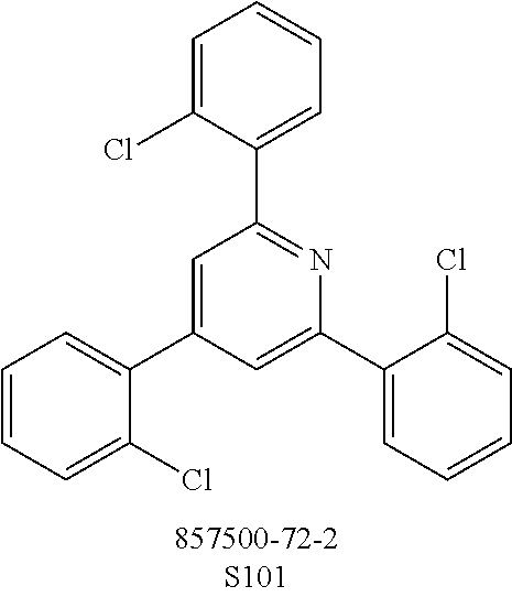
C1=C(Cl)C(C2=NC(C3=CC=CC=C3Cl)=CC(C3=CC=CC=C3Cl)=C2)=CC=C1
